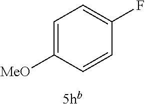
C1=C([MeO])C=CC(F)=C1
